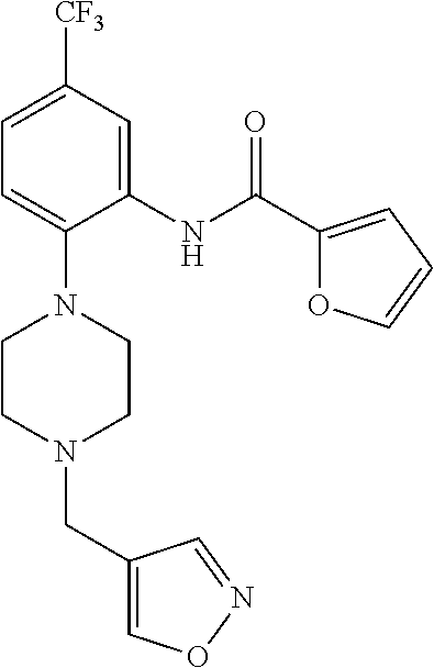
C1=C([CF3])C=C(NC(C2=CC=CO2)=O)C(N2CCN(CC3=CON=C3)CC2)=C1
